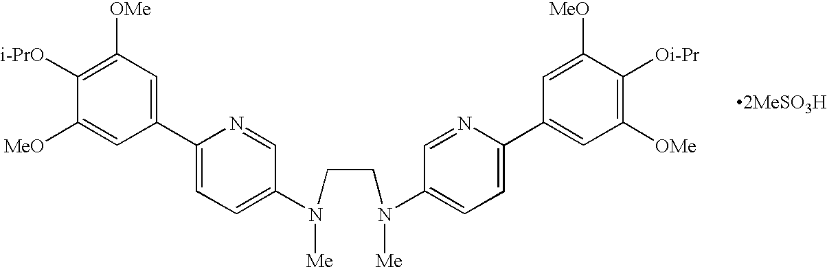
C1([i-PrO])=C([OMe])C=C(C2=CC=C(N(CCN(C3=CC=C(C4=CC([OMe])=C([Oi-Pr])C([MeO])=C4)N=C3)[Me])[Me])C=N2)C=C1[MeO]
